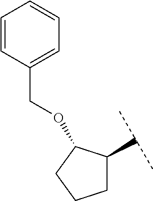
C1=CC(COC2C(C(C)C)CCC2)=CC=C1
